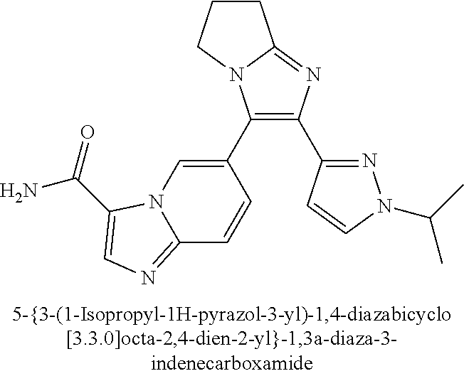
C1(C2=CN3C(=NC=C3C(N)=O)C=C2)=C(C2=NN(C(C)C)C=C2)N=C2N1CCC2
